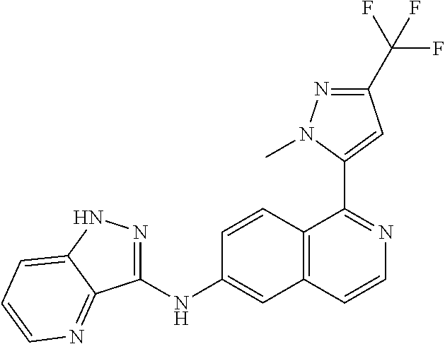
C1(NC2=CC3=C(C=C2)C(C2=CC(C(F)(F)F)=NN2C)=NC=C3)=NNC2=CC=CN=C12
